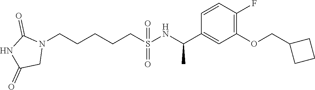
N1(CCCCCS(=O)(=O)NC(C2=CC(OCC3CCC3)=C(F)C=C2)C)C(=O)NC(=O)C1
